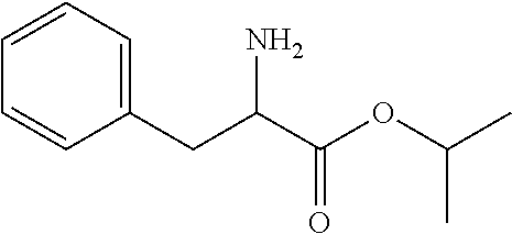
C1=CC=C(CC(C(OC(C)C)=O)N)C=C1
